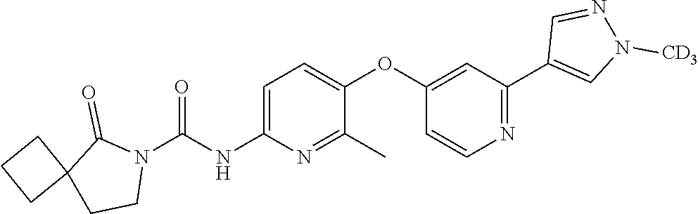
C1=C(NC(N2C(=O)C3(CC2)CCC3)=O)N=C(C)C(OC2=CC(C3=CN([CD3])N=C3)=NC=C2)=C1
